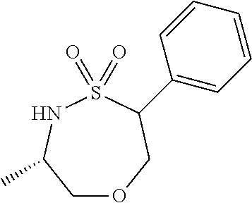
C1OCC(C2=CC=CC=C2)S(=O)(=O)NC1C
